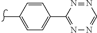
CC1=CC=C(C2=NN=CN=N2)C=C1
